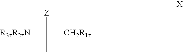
C([R3zR2zN])([Z])(C)[CH2R1z]
